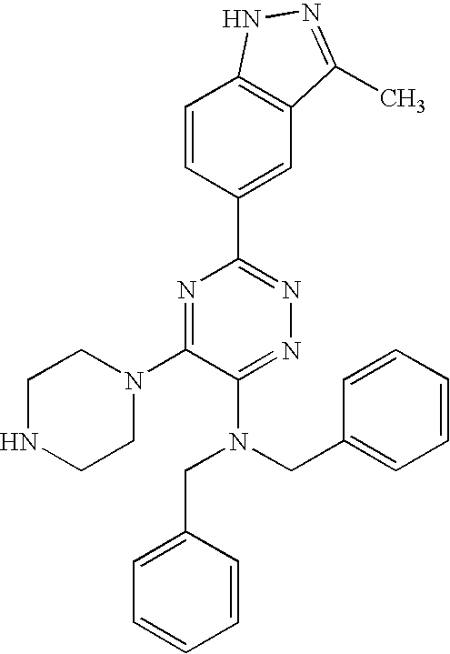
C1=CC(C2=NN=C(N(CC3=CC=CC=C3)CC3=CC=CC=C3)C(N3CCNCC3)=N2)=CC2=C1NN=C2C
